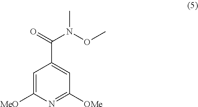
C1=C([MeO])N=C([OMe])C=C1C(=O)N(OC)C
